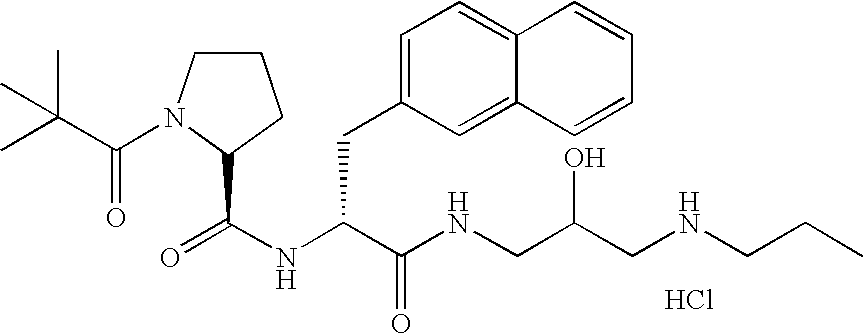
Cl.N(C(C(NCC(CNCCC)O)=O)CC1=CC=C2C(=C1)C=CC=C2)C(=O)C1N(C(=O)C(C)(C)C)CCC1
